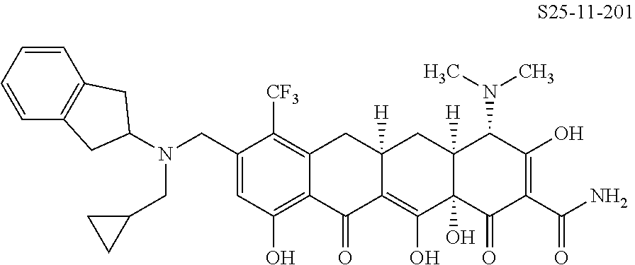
C1=C(CN(CC2CC2)C2CC3=C(C=CC=C3)C2)C([CF3])=C2C(=C1O)C(=O)C1=C(O)C3(O)C([H])(CC1([H])C2)C(N(C)C)C(O)=C(C(N)=O)C3=O
